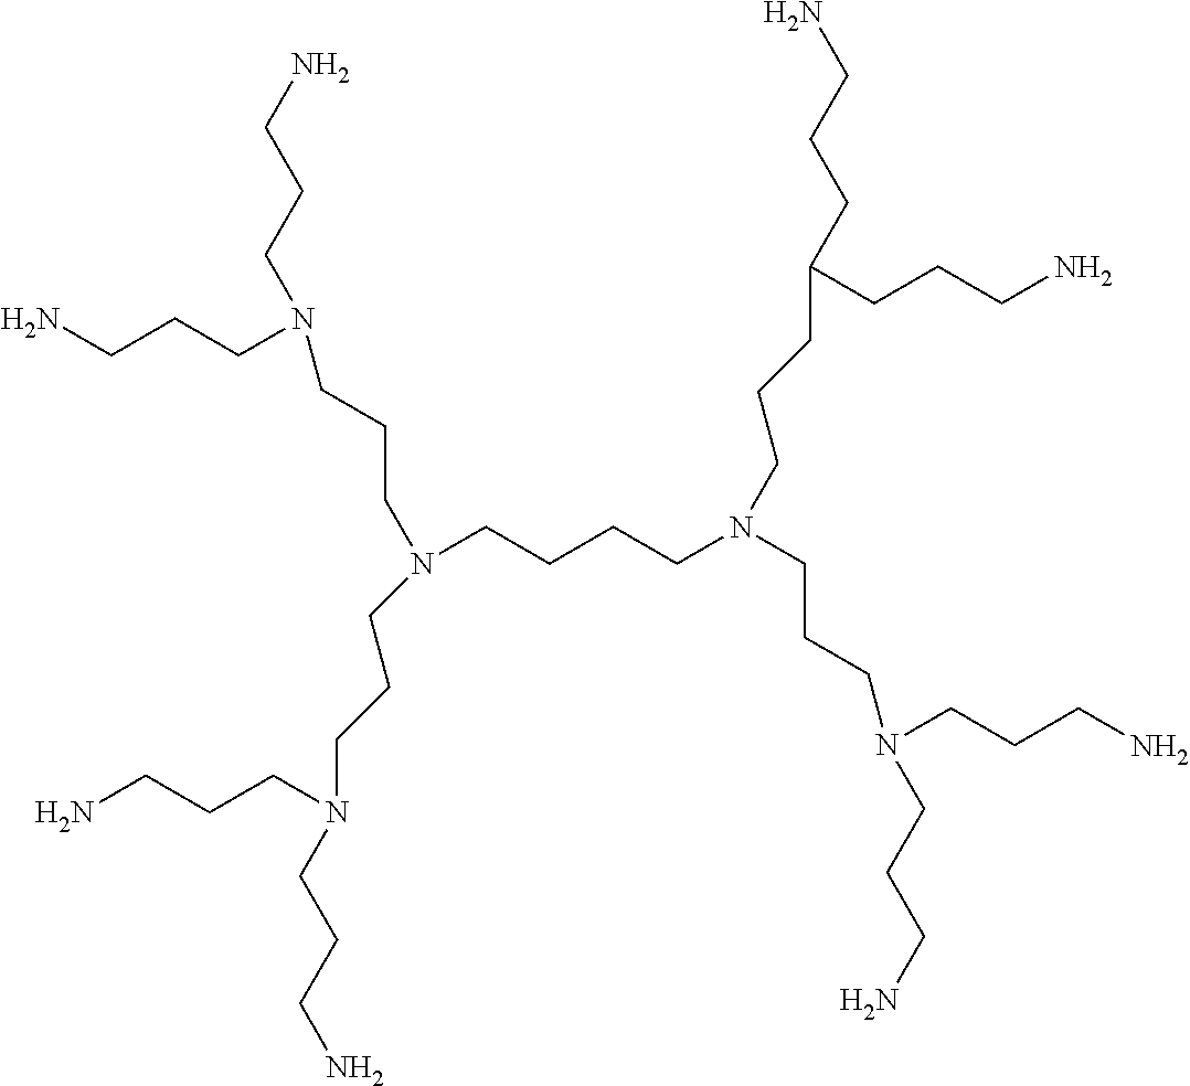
N(CCCCN(CCCC(CCCN)CCCN)CCCN(CCCN)CCCN)(CCCN(CCCN)CCCN)CCCN(CCCN)CCCN
